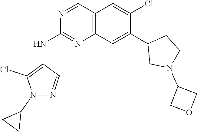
C12=C(C=C(C3CN(C4COC4)CC3)C(Cl)=C1)N=C(NC1=C(Cl)N(C3CC3)N=C1)N=C2
